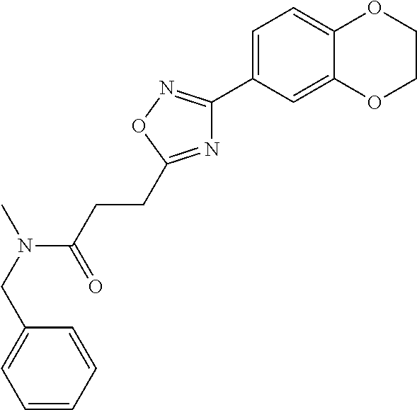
C(C1=CC=CC=C1)N(C(=O)CCC1=NC(C2=CC=C3C(=C2)OCCO3)=NO1)C
